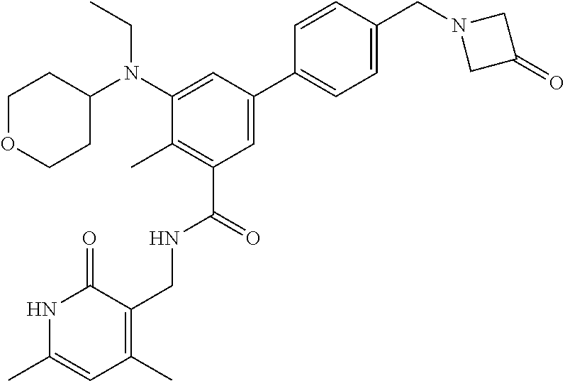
C1OCCC(N(C2=CC(C3=CC=C(CN4CC(=O)C4)C=C3)=CC(C(NCC3=C(C)C=C(C)NC3=O)=O)=C2C)CC)C1
